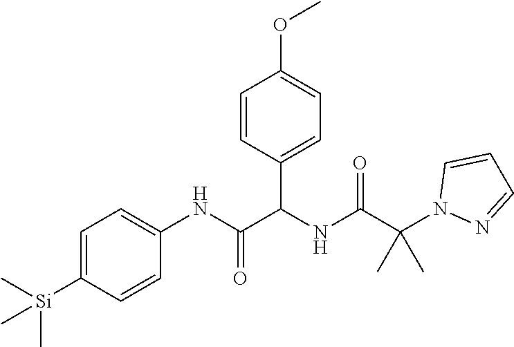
C1=C([Si](C)(C)C)C=CC(NC(=O)C(NC(C(N2N=CC=C2)(C)C)=O)C2=CC=C(OC)C=C2)=C1
